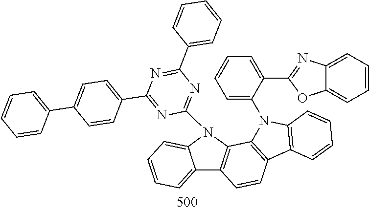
C12=CC=CC=C1N(C1=NC(C3=CC=CC=C3)=NC(C3=CC=C(C4=CC=CC=C4)C=C3)=N1)C1=C2C=CC2=C1N(C1=CC=CC=C1C1=NC3=CC=CC=C3O1)C1=C2C=CC=C1
